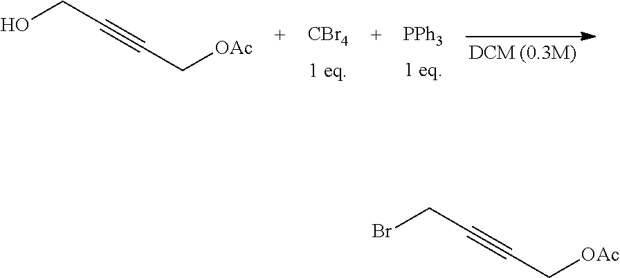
OCC#CC[OAc].[PPh3].[CBr4].BrCC#CC[OAc]
